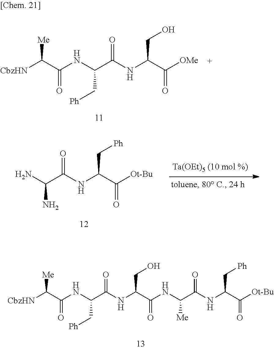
[CbzHN]C(C(NC(C(NC(C([OMe])=O)CO)=O)C[Ph])=O)[Me].NC(N)C(NC(C([Ot-Bu])=O)C[Ph])=O.[CbzHN]C(C(NC(C(NC(C(NC(C(NC(C(=O)[Ot-Bu])C[Ph])=O)[Me])=O)CO)=O)C[Ph])=O)[Me]
